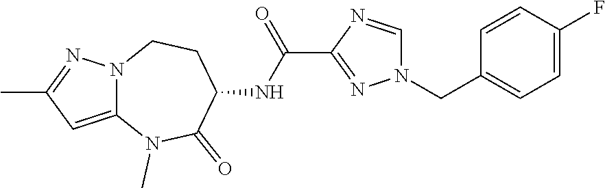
C12=CC(C)=NN1CCC(NC(=O)C1=NN(CC3=CC=C(F)C=C3)C=N1)C(=O)N2C
